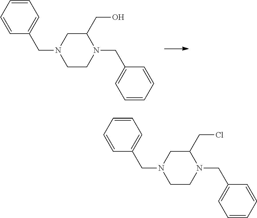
C1CN(CC2=CC=CC=C2)C(CO)CN1CC1=CC=CC=C1.C1CN(CC2=CC=CC=C2)C(CCl)CN1CC1=CC=CC=C1
